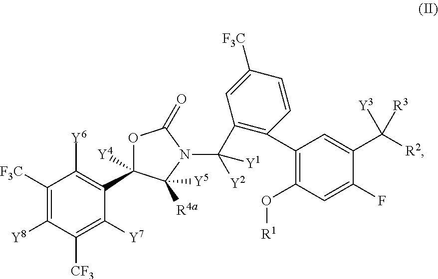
C1([F3C])=C([Y8])C([CF3])=C([Y7])C(C2([Y4])OC(=O)N(C(C3=C(C4=C(O[R1])C=C(F)C(C([R2])([R3])[Y3])=C4)C=CC([F3C])=C3)([Y2])[Y1])C2([R4a])[Y5])=C1[Y6]
